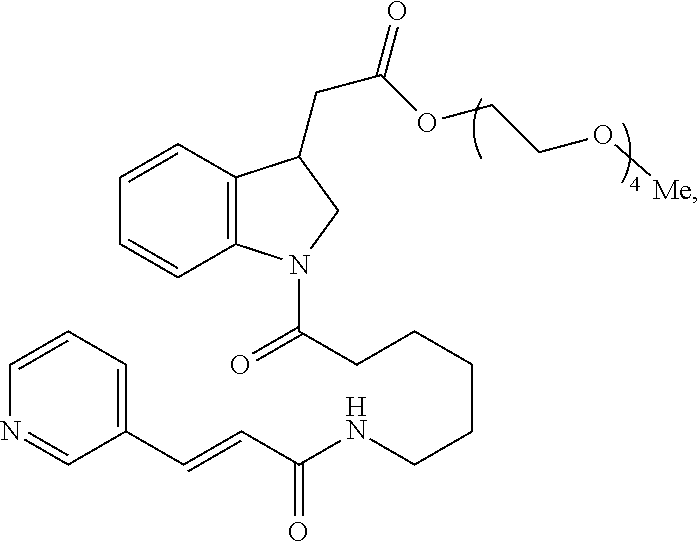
C12=C(C=CC=C1)C(CC(=O)OCCO[Me])CN2C(CCCCCNC(C=CC1=CC=CN=C1)=O)=O
